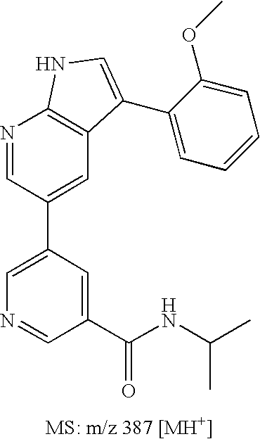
C1=C(C2=CC3=C(N=C2)NC=C3C2=CC=CC=C2OC)C=C(C(NC(C)C)=O)C=N1
